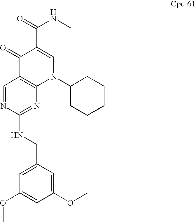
C1=NC(NCC2=CC(OC)=CC(OC)=C2)=NC2=C1C(=O)C(C(=O)NC)=CN2C1CCCCC1
